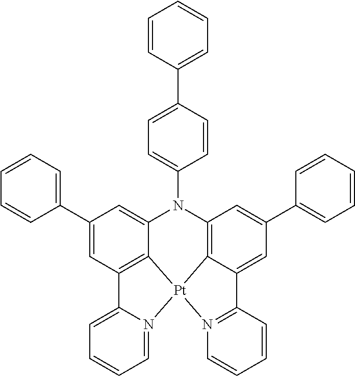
C12=C3C=C(C4=CC=CC=C4)C=C1C1=N(C=CC=C1)[Pt]21C2=C(C=C(C4=CC=CC=C4)C=C2N3C2=CC=C(C3=CC=CC=C3)C=C2)C2=CC=CC=N21
